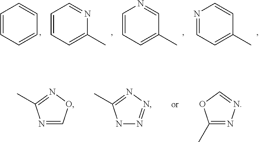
C1=CC=CC=C1.C1=CC=C(C)N=C1.C1=CC=C(C)C=N1.N1=CC=C(C)C=C1.N1=CON=C1C.N1N=NN=C1C.C1(C)=NN=CO1
